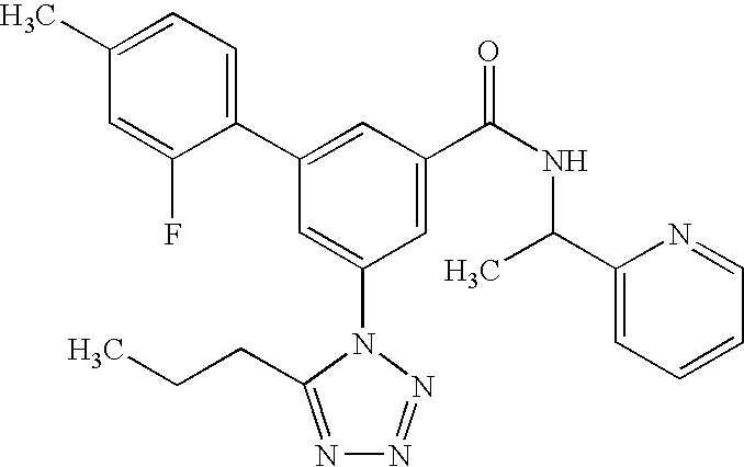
C1(C2=CC(C(NC(C3=CC=CC=N3)C)=O)=CC(N3C(CCC)=NN=N3)=C2)=CC=C(C)C=C1F
